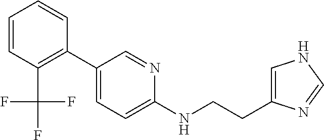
C1=CC(C(F)(F)F)=C(C2=CC=C(NCCC3=CNC=N3)N=C2)C=C1
